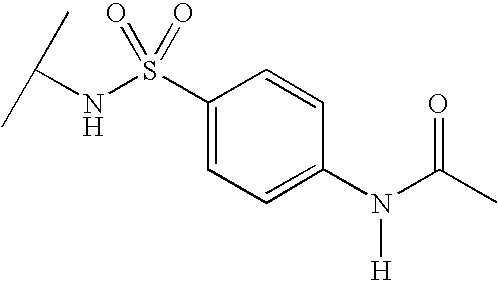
C(NS(=O)(=O)C1=CC=C(N(C(C)=O)[H])C=C1)(C)C
